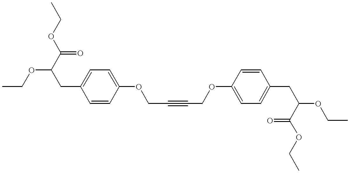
CCOC(C(=O)OCC)CC1=CC=C(OCC#CCOC2=CC=C(CC(C(=O)OCC)OCC)C=C2)C=C1
